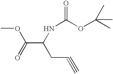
COC(C(NC(=O)OC(C)(C)C)CC#C)=O
